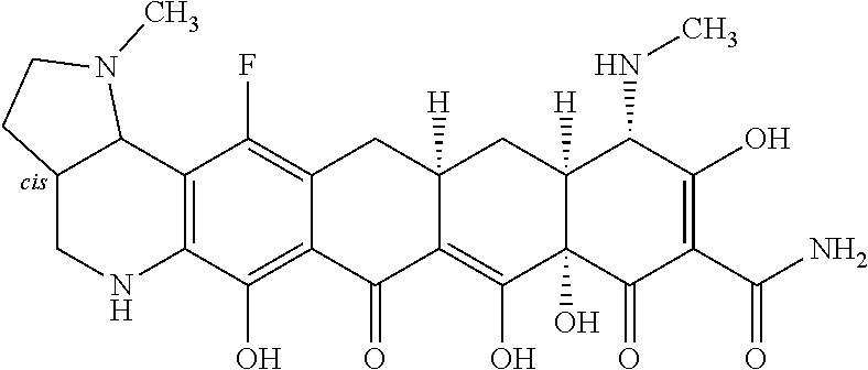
C12=C(C3C(CN1)CCN3C)C(F)=C1CC3([H])CC4([H])C(NC)C(O)=C(C(=O)N)C(=O)C4(O)C(O)=C3C(=O)C1=C2O
